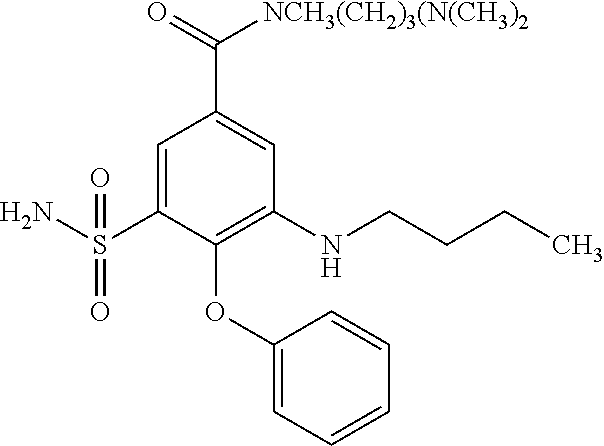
C1=C(S(N)(=O)=O)C(OC2=CC=CC=C2)=C(NCCCC)C=C1C(=O)[NCH3(CH2)3(N(CH3)2]
